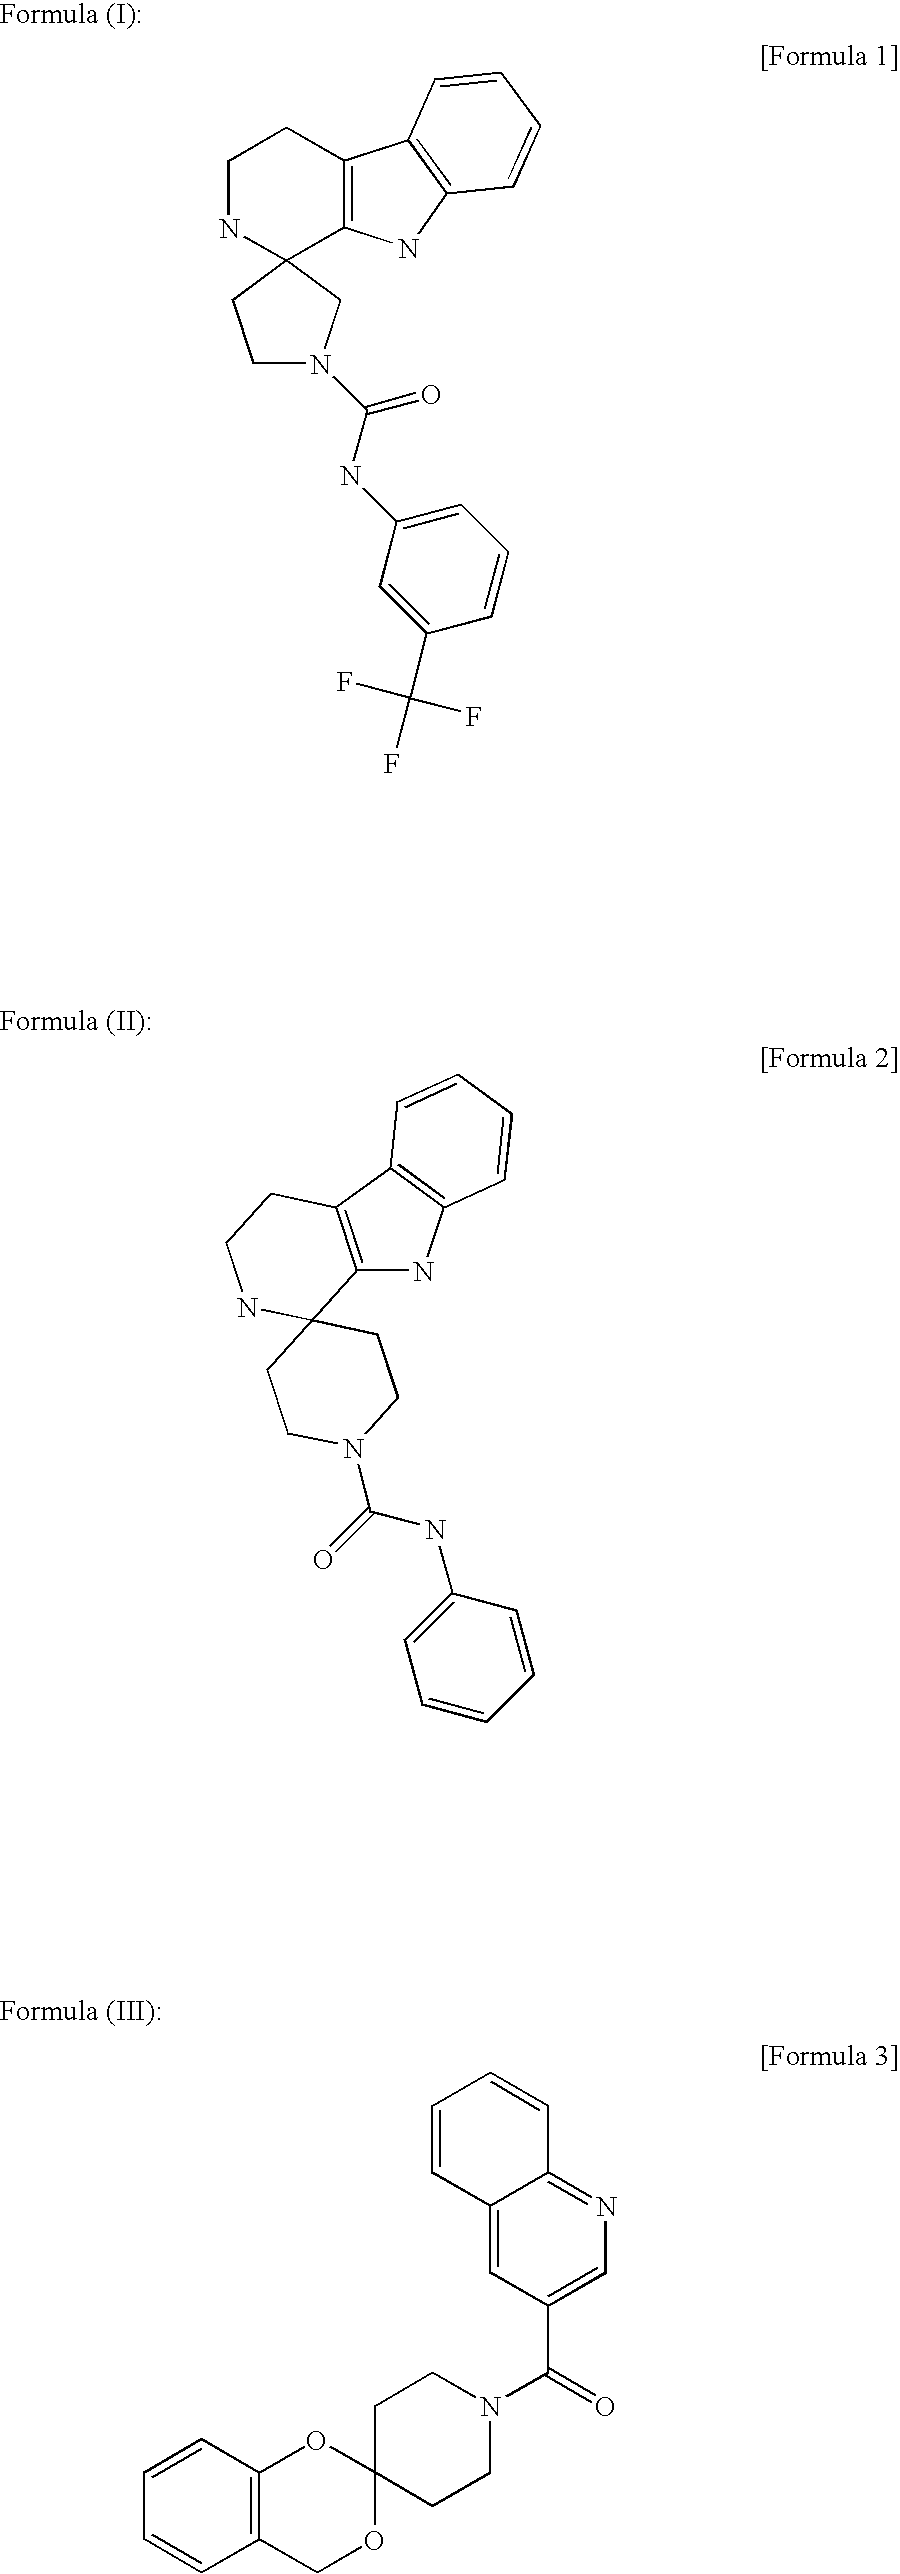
C1NC2(C3=C(C1)C1=C(N3)C=CC=C1)CCN(C(NC1=CC=CC(C(F)(F)F)=C1)=O)C2.C12=C(C3=C(N1)C=CC=C3)CCNC21CCN(C(=O)NC2=CC=CC=C2)CC1.C12=CC(C(=O)N3CCC4(CC3)OC3=C(CO4)C=CC=C3)=CN=C1C=CC=C2
